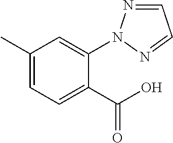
C1(C)=CC=C(C(O)=O)C(N2N=CC=N2)=C1
